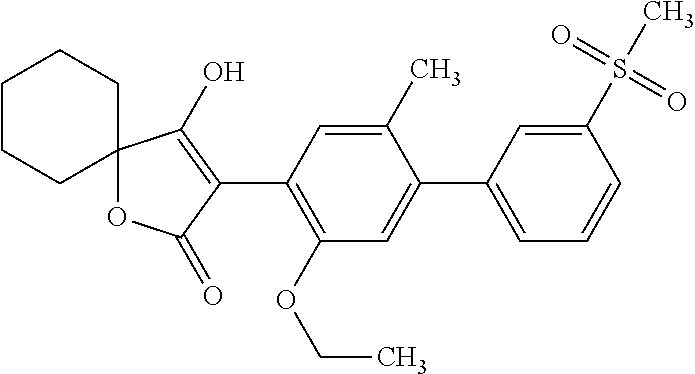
C12(OC(=O)C(C3=C(OCC)C=C(C4=CC=CC(S(C)(=O)=O)=C4)C(C)=C3)=C1O)CCCCC2
